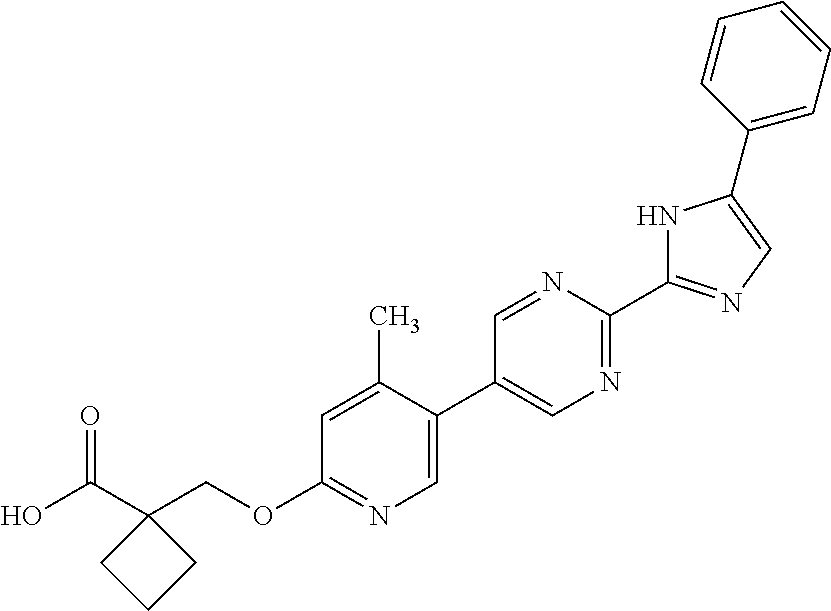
OC(C1(COC2=NC=C(C3=CN=C(C4=NC=C(C5=CC=CC=C5)N4)N=C3)C(C)=C2)CCC1)=O
